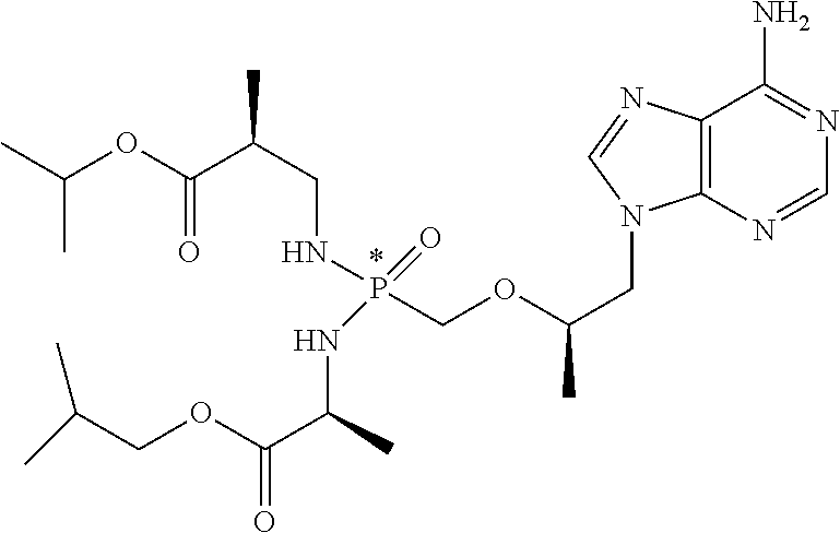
C12=C(N=CN=C1N)N(CC(C)OCP(NC(C(OCC(C)C)=O)C)(NCC(C(OC(C)C)=O)C)=O)C=N2
